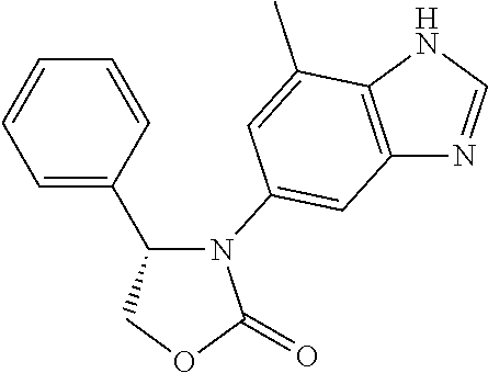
C1(C2=CC=CC=C2)COC(=O)N1C1=CC2=C(NC=N2)C(C)=C1
